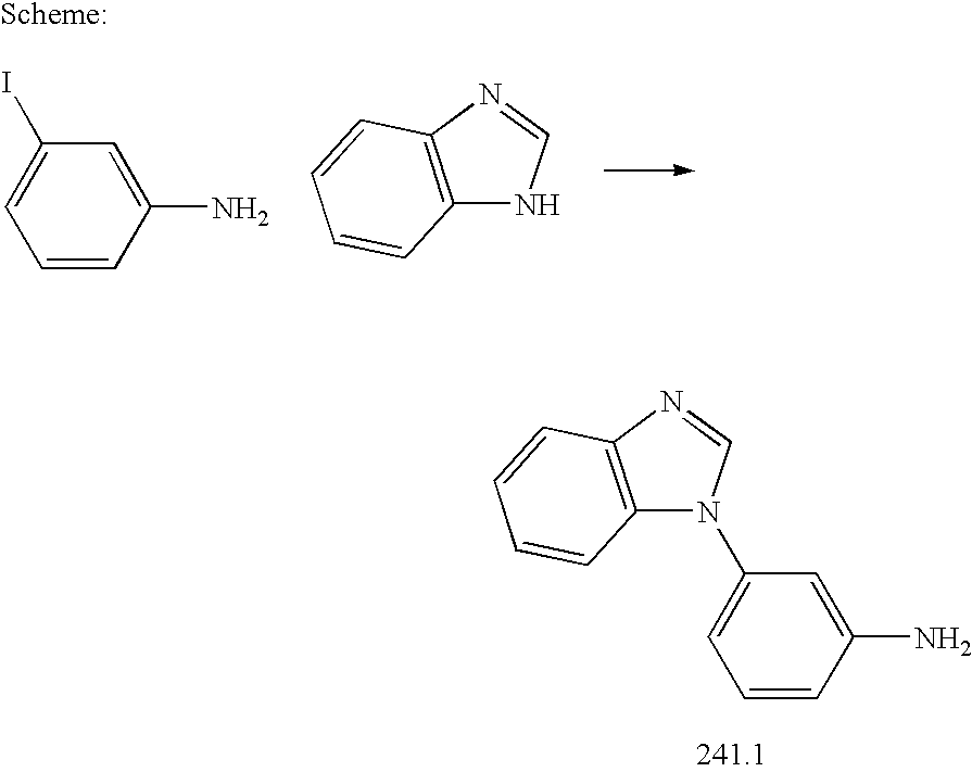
C1=CC(N)=CC(N2C3=C(N=C2)C=CC=C3)=C1.C1=CC(N)=CC(I)=C1.C12=C(N=CN1)C=CC=C2
